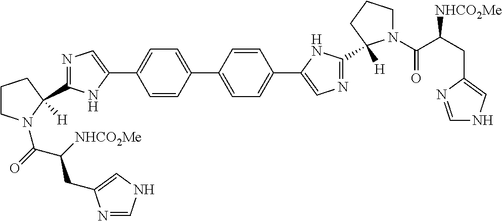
C1=CC(C2=CC=C(C3=CN=C(C4([H])N(C(C(CC5=CNC=N5)[NHCO2Me])=O)CCC4)N3)C=C2)=CC=C1C1=CN=C(C2([H])N(C(=O)C(CC3=CNC=N3)[NHCO2Me])CCC2)N1
